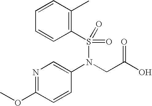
C1(S(N(C2=CN=C(OC)C=C2)CC(O)=O)(=O)=O)=C(C)C=CC=C1
